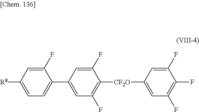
C1(F)=CC([CF2O]C2=C(F)C=C(C3=CC=C([R8])C=C3F)C=C2F)=CC(F)=C1F
